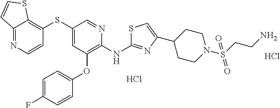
C12=NC=CC(SC3=CC(OC4=CC=C(F)C=C4)=C(NC4=NC(C5CCN(S(CCN)(=O)=O)CC5)=CS4)N=C3)=C1SC=C2.Cl.Cl
